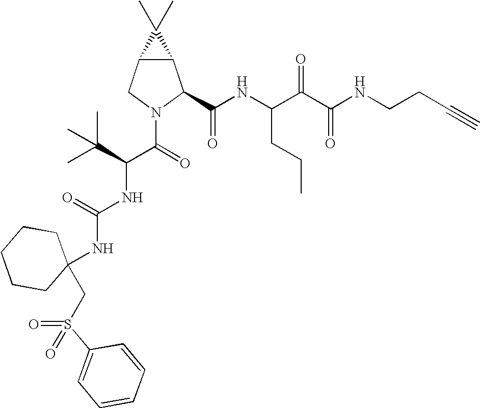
C12C(CN(C(=O)C(C(C)(C)C)NC(NC3(CS(C4=CC=CC=C4)(=O)=O)CCCCC3)=O)C1C(NC(C(C(NCCC#C)=O)=O)CCC)=O)C2(C)C
